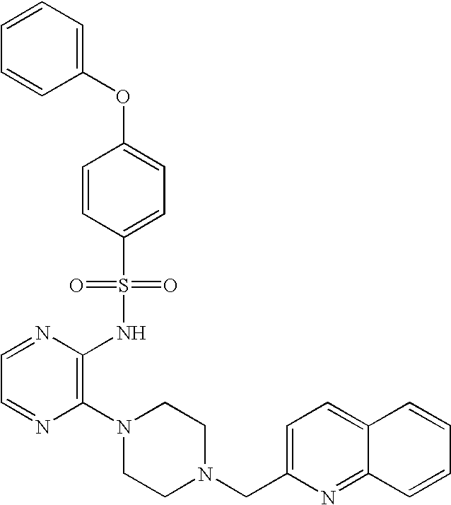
C1(OC2=CC=C(S(NC3=C(N4CCN(CC5=CC=C6C(=N5)C=CC=C6)CC4)N=CC=N3)(=O)=O)C=C2)=CC=CC=C1
